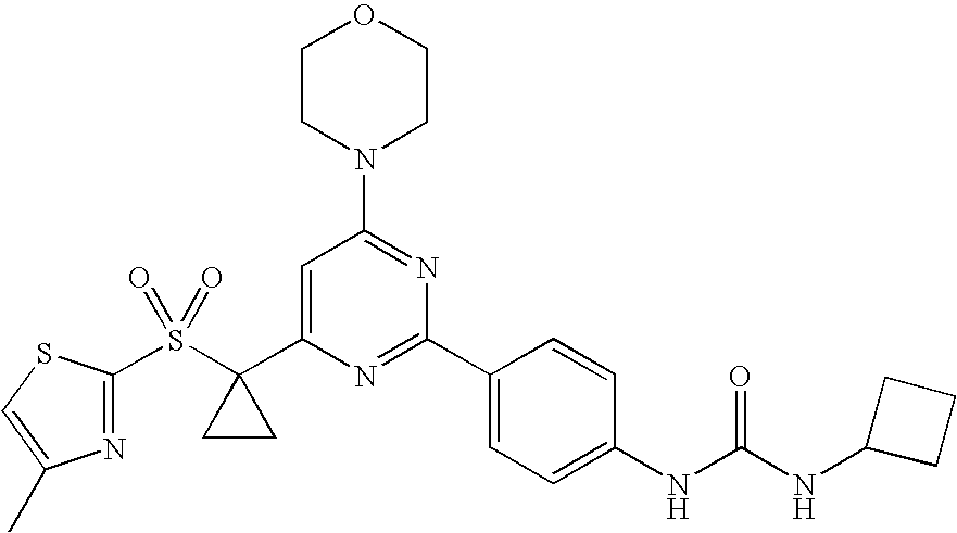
N1=C(S(C2(C3=CC(N4CCOCC4)=NC(C4=CC=C(NC(NC5CCC5)=O)C=C4)=N3)CC2)(=O)=O)SC=C1C
